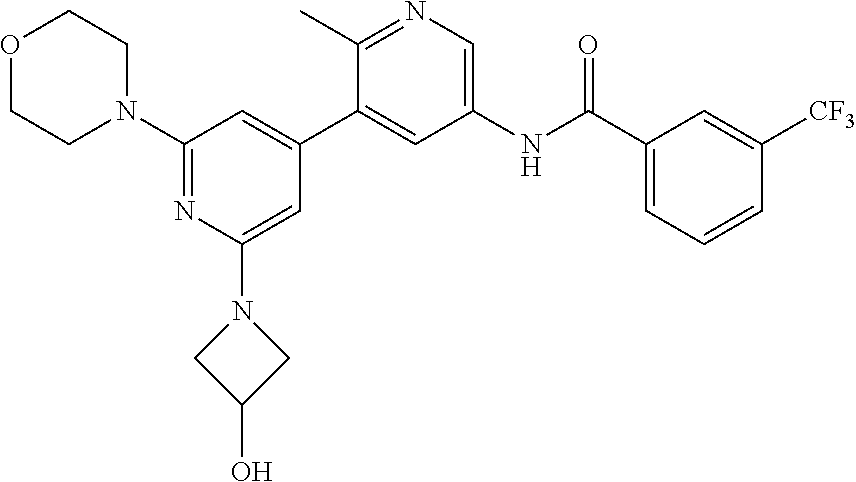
C1(N2CCOCC2)=NC(N2CC(O)C2)=CC(C2=CC(NC(C3=CC=CC([CF3])=C3)=O)=CN=C2C)=C1
